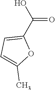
C1(C(O)=O)=CC=C(C)O1
